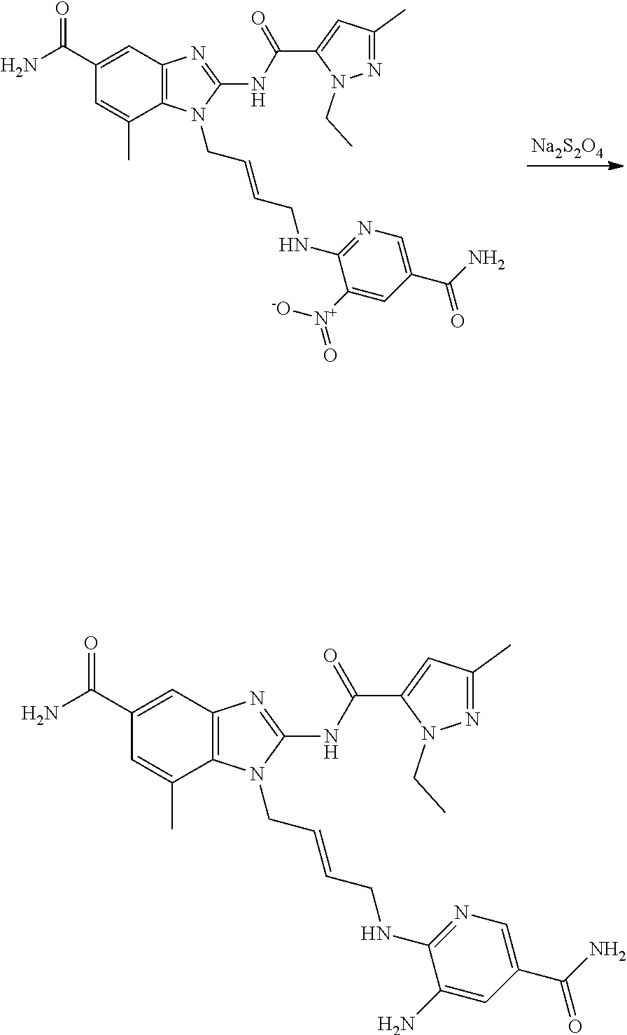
C1(C(N)=O)=CC2=C(C(C)=C1)N(CC=CCNC1=NC=C(C(N)=O)C=C1N)C(NC(C1=CC(C)=NN1CC)=O)=N2.C1(C(N)=O)=CC2=C(C(C)=C1)N(CC=CCNC1=NC=C(C(N)=O)C=C1[N+]([-O])=O)C(NC(C1=CC(C)=NN1CC)=O)=N2.[Na2S2O4]
